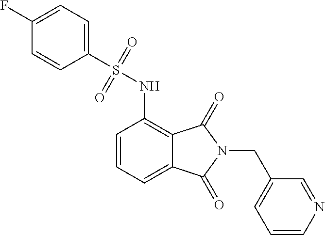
C1=CC=C2C(=C1NS(C1=CC=C(F)C=C1)(=O)=O)C(=O)N(CC1=CC=CN=C1)C2=O
